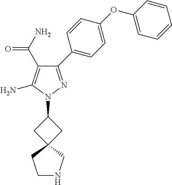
N1(C2CC3(C2)CCNC3)N=C(C2=CC=C(OC3=CC=CC=C3)C=C2)C(C(=O)N)=C1N
